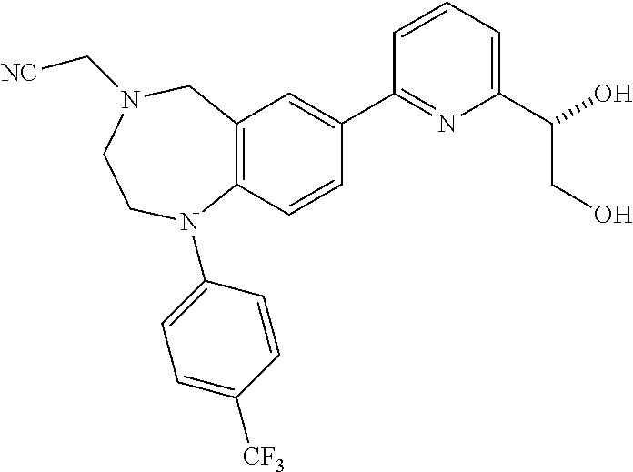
C12=C(C=CC(C3=NC(C(O)CO)=CC=C3)=C1)N(C1=CC=C([CF3])C=C1)CCN(C[NC])C2
